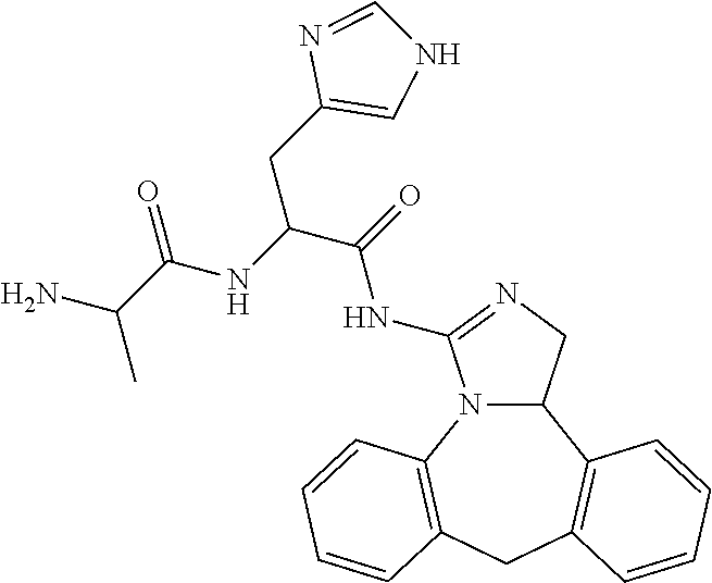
C12=C(N3C(C4=C(C1)C=CC=C4)CN=C3NC(C(CC1=CNC=N1)NC(C(N)C)=O)=O)C=CC=C2
